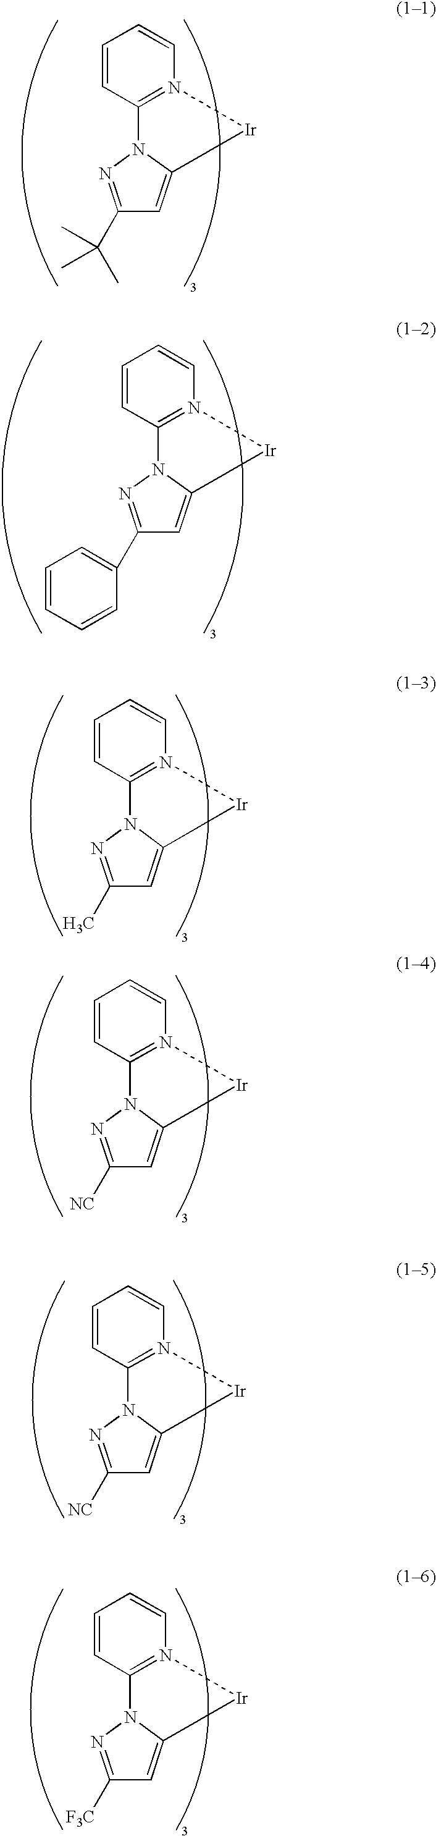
C1=CC2=N(C=C1)[Ir]C1=CC(C(C)(C)C)=NN21.C1=CC2=N(C=C1)[Ir]C1=CC(C3=CC=CC=C3)=NN21.C1=CC2=N(C=C1)[Ir]C1=CC([F3C])=NN21.C1=CC2=N(C=C1)[Ir]C1=CC(C)=NN21.C1=CC2=N(C=C1)[Ir]C1=CC([NC])=NN21.C1=CC2=N(C=C1)[Ir]C1=CC([NC])=NN21
